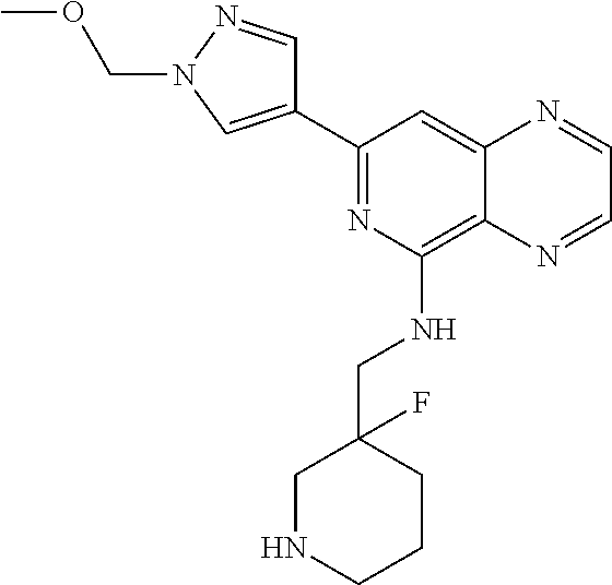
C1(C2=CN(COC)N=C2)=NC(NCC2(F)CNCCC2)=C2C(=C1)N=CC=N2
